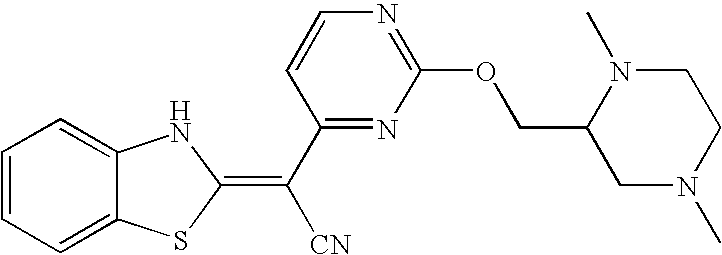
C1=CC=C2C(=C1)NC(=C(C1=NC(OCC3CN(C)CCN3C)=NC=C1)[CN])S2
